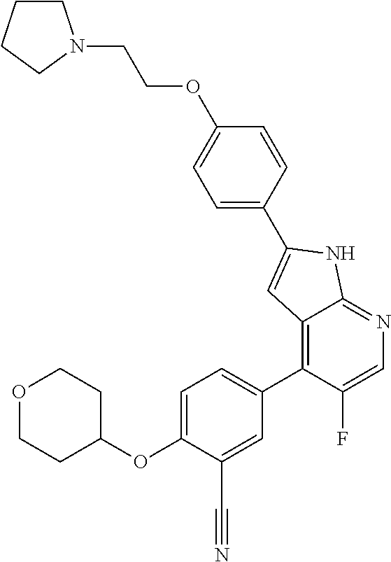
O(C1=CC=C(C2=C3C(=NC=C2F)NC(C2=CC=C(OCCN4CCCC4)C=C2)=C3)C=C1C#N)C1CCOCC1
